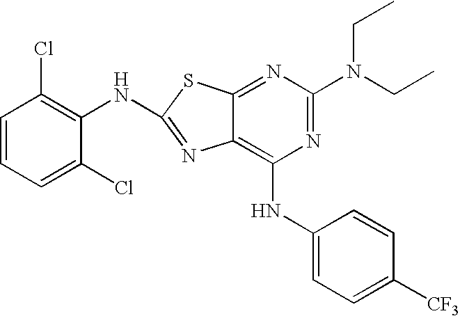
N1=C(N(CC)CC)N=C2C(=C1NC1=CC=C([CF3])C=C1)N=C(NC1=C(Cl)C=CC=C1Cl)S2
